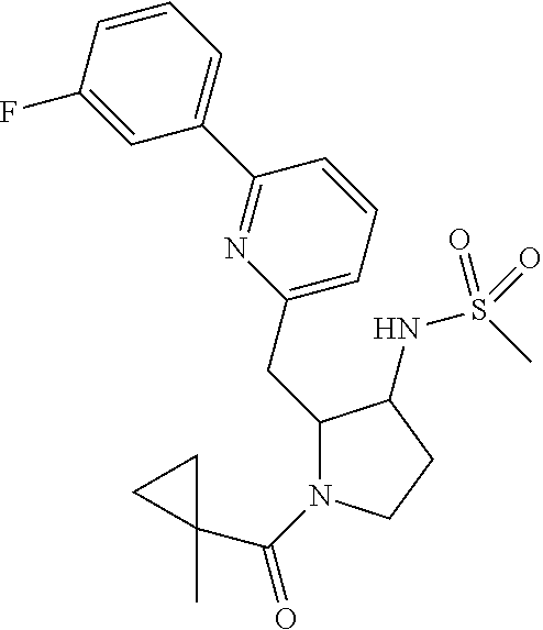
C1(CC2=CC=CC(C3=CC=CC(F)=C3)=N2)N(C(=O)C2(C)CC2)CCC1NS(C)(=O)=O
